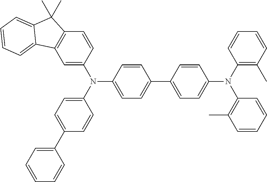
C1=C(N(C2=CC=C(C3=CC=CC=C3)C=C2)C2=CC=C(C3=CC=C(N(C4=C(C)C=CC=C4)C4=C(C)C=CC=C4)C=C3)C=C2)C=CC2=C1C1=CC=CC=C1C2(C)C
